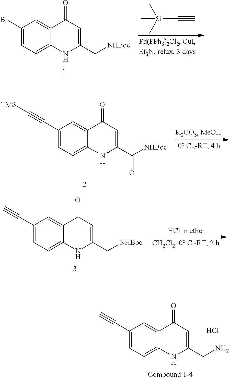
C1(C#C)=CC=C2C(=C1)C(=O)C=C(CN)N2.Cl.C1(Br)=CC=C2C(=C1)C(=O)C=C(C[NHBoc])N2.C[Si](C)(C)C#C.C1(C#C[TMS])=CC=C2C(=C1)C(=O)C=C(C([NHBoc])=O)N2.C1(C#C)=CC=C2C(=C1)C(=O)C=C(C[NHBoc])N2
